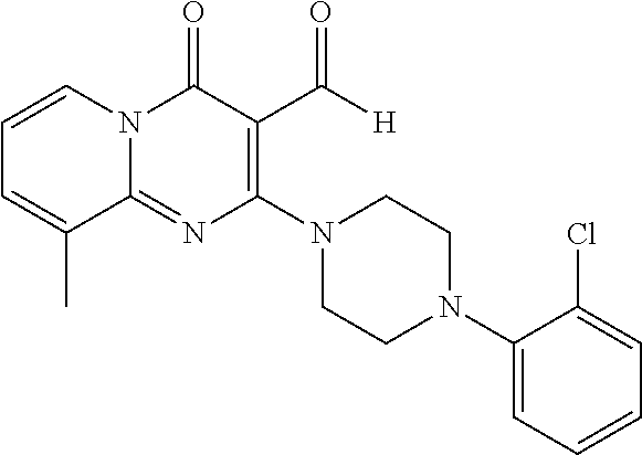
C1=CN2C(=NC(N3CCN(C4=CC=CC=C4Cl)CC3)=C(C([H])=O)C2=O)C(C)=C1
